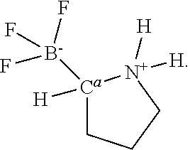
[Ca]1([H])([B-](F)(F)F)CCC[N+]1([H])[H]
